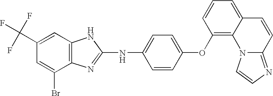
C1=C(Br)C2=C(C=C1C(F)(F)F)NC(NC1=CC=C(OC3=C4C(=CC=C3)C=CC3=NC=CN43)C=C1)=N2
